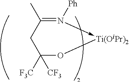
C1(C)=N([Ph])->[Ti(OiPr)2]OC([F3C])([CF3])C1
